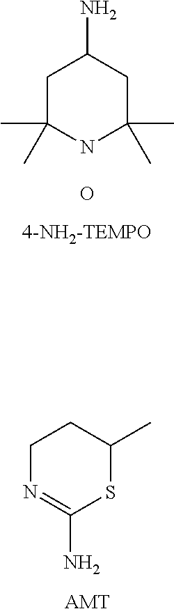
C1C(C)(C)NC(C)(C)CC1N.O.C1N=C(N)SC(C)C1.[AMT]
